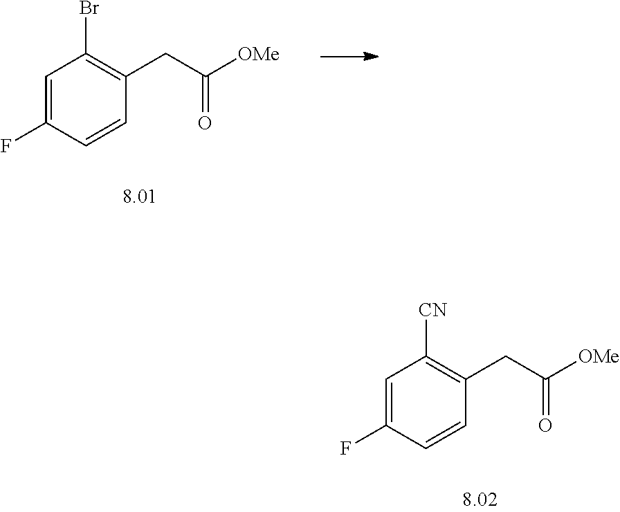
C1=C(F)C=CC(CC([OMe])=O)=C1Br.C1=C(F)C=CC(CC([OMe])=O)=C1[CN]
